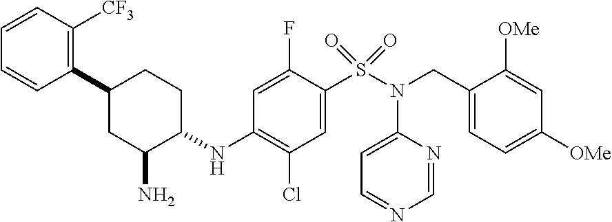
C1=CC([CF3])=C(C2CC(N)C(NC3=C(Cl)C=C(S(N(CC4=CC=C([OMe])C=C4[OMe])C4=CC=NC=N4)(=O)=O)C(F)=C3)CC2)C=C1
